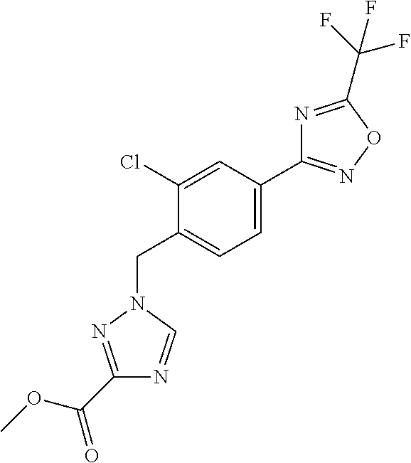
C1(C2=CC=C(CN3C=NC(C(=O)OC)=N3)C(Cl)=C2)=NOC(C(F)(F)F)=N1
